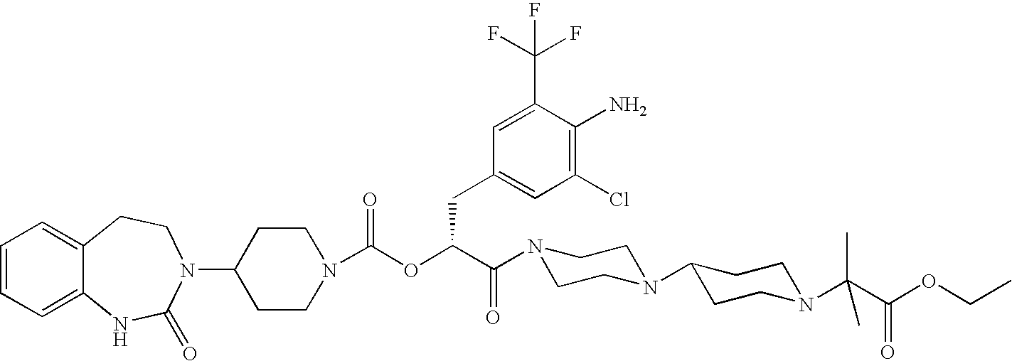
C1(N2C(=O)NC3=CC=CC=C3CC2)CCN(C(OC(C(N2CCN(C3CCN(C(C(OCC)=O)(C)C)CC3)CC2)=O)CC2=CC(Cl)=C(N)C(C(F)(F)F)=C2)=O)CC1
